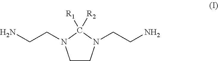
C1CN(CCN)C([R2])([R1])N1CCN
